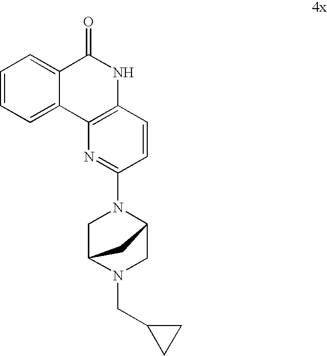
C1=C2C(=CC=C1)C(=O)NC1=C2N=C(N2CC3N(CC4CC4)CC2C3)C=C1
